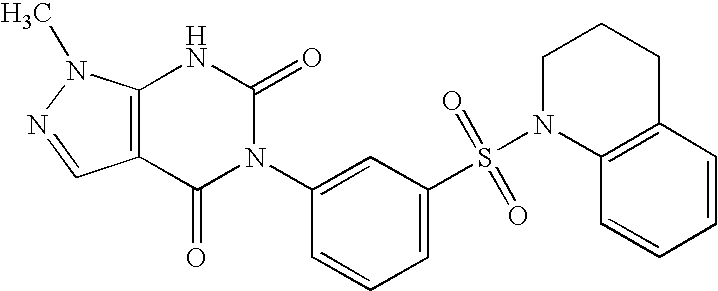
C12=C(N(C)N=C1)NC(=O)N(C1=CC(S(N3C4=C(CCC3)C=CC=C4)(=O)=O)=CC=C1)C2=O
